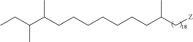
C(CCCCCCC(C[Z])C)C(C(CC)C)C
